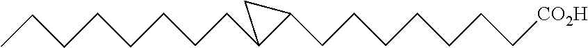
C(CCC1C(CCCCCCC[CO2H])C1)CCCCC
